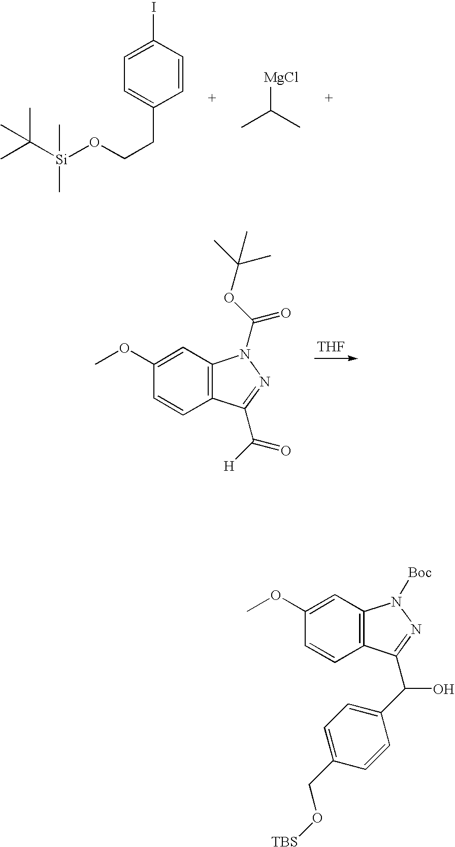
CC([Si](C)(C)OCCC1=CC=C(I)C=C1)(C)C.CC(C)[MgCl].[THF].COC1=CC2=C(C=C1)C(C([H])=O)=NN2C(=O)OC(C)(C)C.COC1=CC2=C(C=C1)C(C(O)C1=CC=C(CO[TBS])C=C1)=NN2[Boc]
